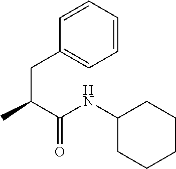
C1(CC(C)C(NC2CCCCC2)=O)=CC=CC=C1
